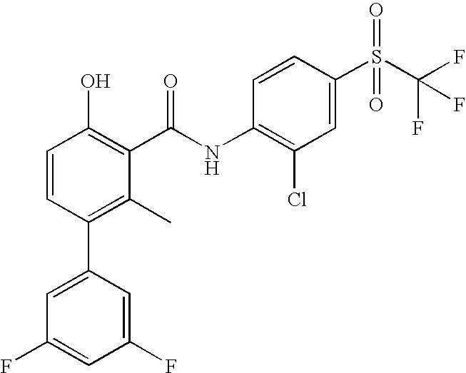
C1=CC(S(C(F)(F)F)(=O)=O)=CC(Cl)=C1NC(C1=C(O)C=CC(C2=CC(F)=CC(F)=C2)=C1C)=O
